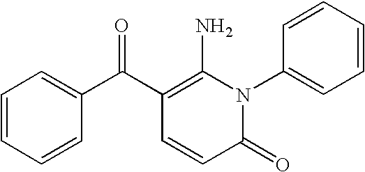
C1(=O)N(C2=CC=CC=C2)C(N)=C(C(C2=CC=CC=C2)=O)C=C1
